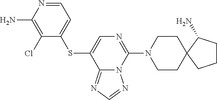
C1(Cl)=C(N)N=CC=C1SC1=CN=C(N2CCC3(CC2)C(N)CCC3)N2C1=NC=N2
